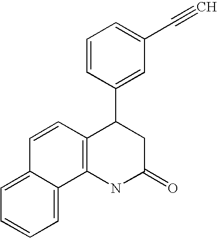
C12=C(NC(=O)CC1C1=CC(C#C)=CC=C1)C1=CC=CC=C1C=C2
